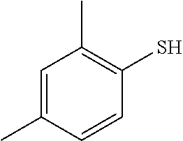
C1=C(C)C=CC(S)=C1C
